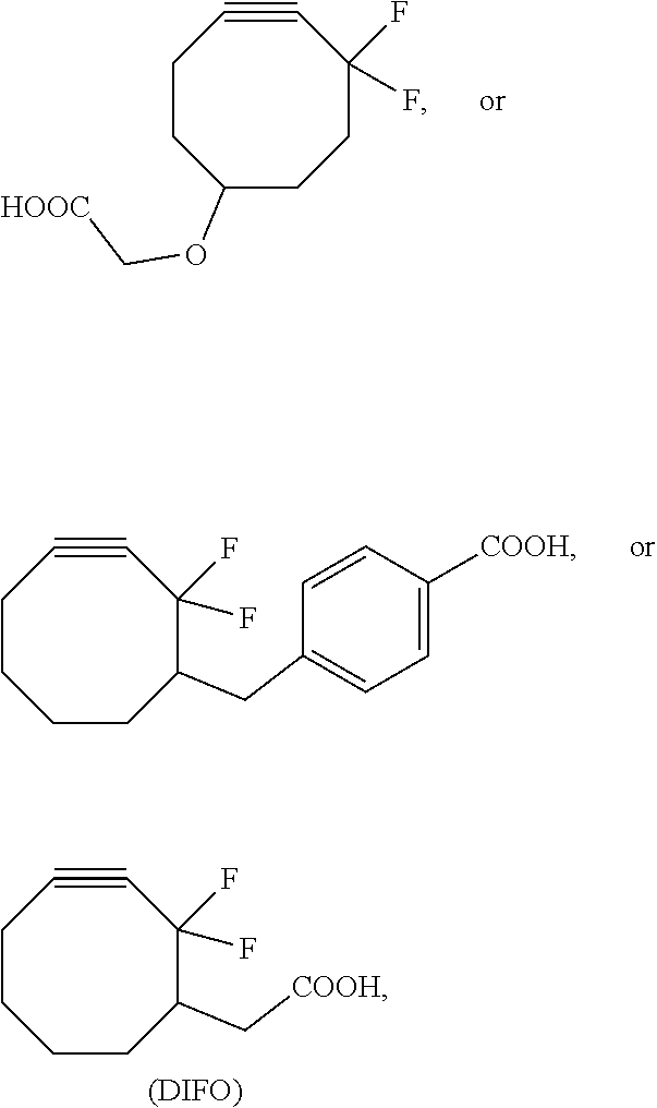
C1C(OC[HOOC])CCC(F)(F)C#CC1.C1CCCC(CC2=CC=C([COOH])C=C2)C(F)(F)C#C1.C1CCCC(C[COOH])C(F)(F)C#C1.[(DIFO)]
